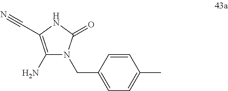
C1(N)=C(C#N)NC(=O)N1CC1=CC=C(C)C=C1
